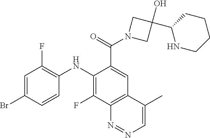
C1=C(Br)C=CC(NC2=C(F)C3=C(C=C2C(=O)N2CC(C4NCCCC4)(O)C2)C(C)=CN=N3)=C1F
